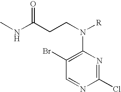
C1(Cl)=NC(N(CCC(NC)=O)[R])=C(Br)C=N1
